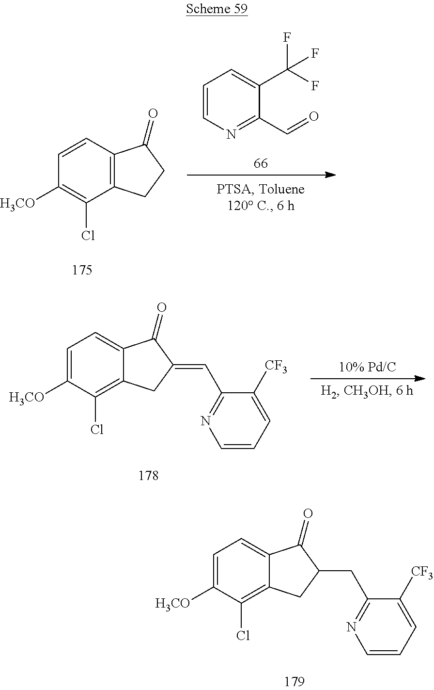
C12=C(C=CC([H3CO])=C1Cl)C(=O)CC2.C1=CN=C(C=O)C(C(F)(F)F)=C1.C12=C(Cl)C([H3CO])=CC=C1C(=O)C(=CC1=NC=CC=C1[CF3])C2.C12=C(Cl)C([H3CO])=CC=C1C(=O)C(CC1=NC=CC=C1[CF3])C2
